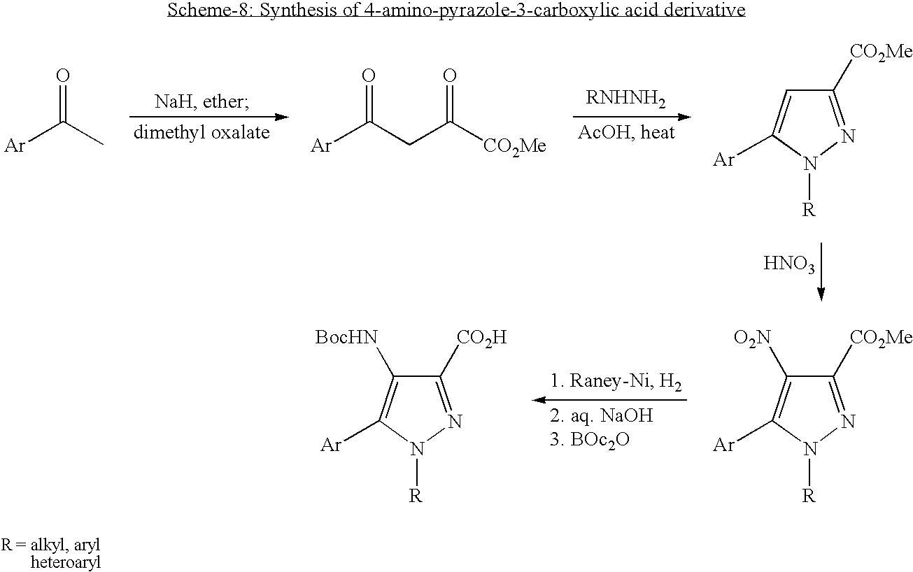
[Ar]C(C)=O.[Ar]C(CC([CO2Me])=O)=O.C1([CO2Me])=NN([R])C([Ar])=C1.[HNO3].C1([CO2Me])=NN([R])C([Ar])=C1[O2N].C1([CO2H])=NN([R])C([Ar])=C1[BocHN]
